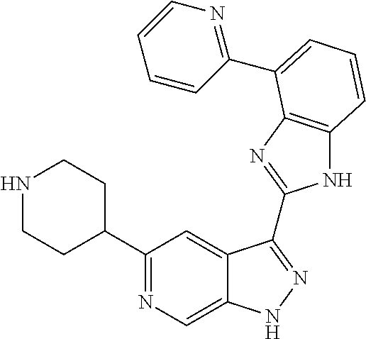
C1(C2=NC=C3C(=C2)C(C2=NC4=C(N2)C=CC=C4C2=NC=CC=C2)=NN3)CCNCC1
